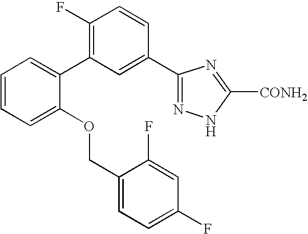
C1(C2=C(F)C=CC(C3=NNC([CONH2])=N3)=C2)=CC=CC=C1OCC1=CC=C(F)C=C1F
